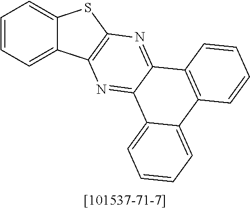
C1=CC=C2C(=C1)SC1=C2N=C2C(=N1)C1=C(C3=CC=CC=C23)C=CC=C1
